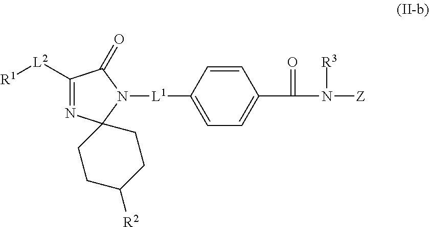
C1([L2][R1])=NC2(N([L1]C3=CC=C(C(=O)N([Z])[R3])C=C3)C1=O)CCC([R2])CC2
